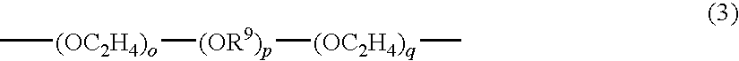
C[(OC2H4)o][(OR9)p][(OC2H4)q]C
